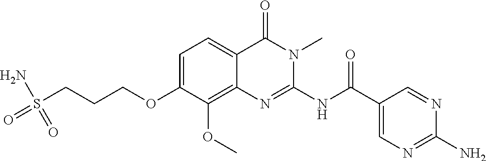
C1=C(OCCCS(=O)(N)=O)C(OC)=C2C(=C1)C(=O)N(C)C(NC(C1=CN=C(N)N=C1)=O)=N2
